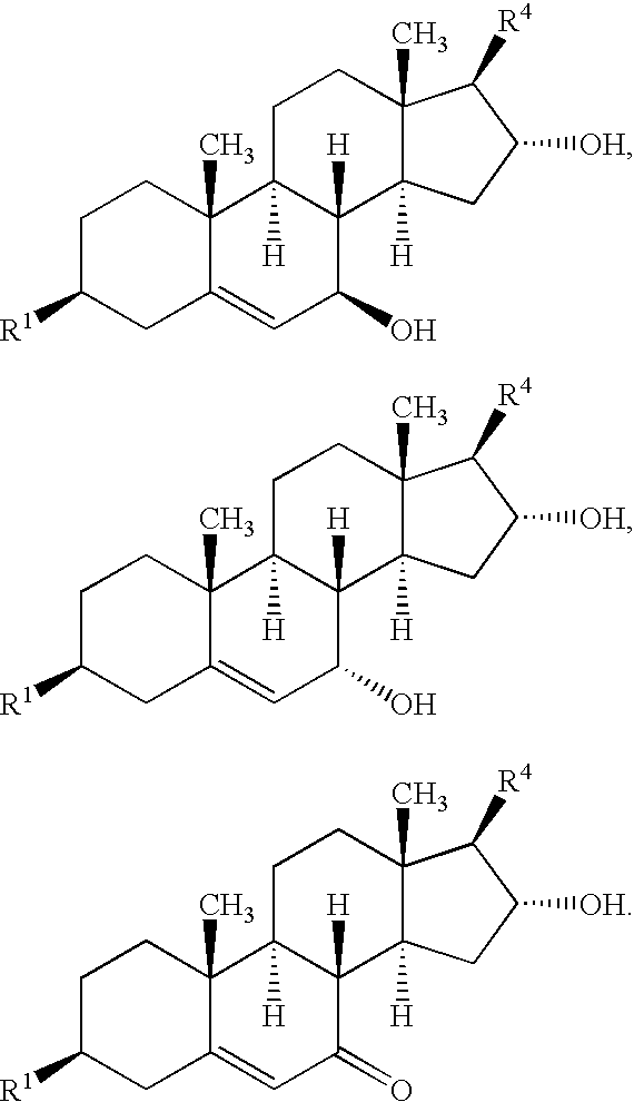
C1C([R1])CC2=CC(O)C3([H])C([H])(C2(C)C1)CCC1(C)C3([H])CC([OH])C1[R4].C1C([R1])CC2=CC(O)C3([H])C([H])(C2(C)C1)CCC1(C)C3([H])CC([OH])C1[R4].C1C([R1])CC2=CC(=O)C3([H])C([H])(C2(C)C1)CCC1(C)C3([H])CC([OH])C1[R4]
